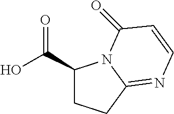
C1(C(O)=O)CCC2=NC=CC(=O)N12
